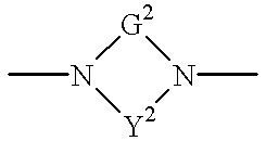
[G2]1N(C)[Y2]N1C
